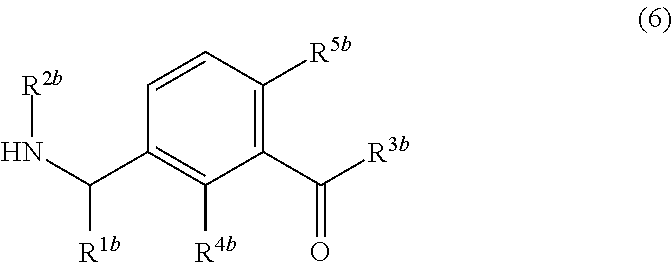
C1=CC([R5b])=C(C(=O)[R3b])C([R4b])=C1C(N[R2b])[R1b]
